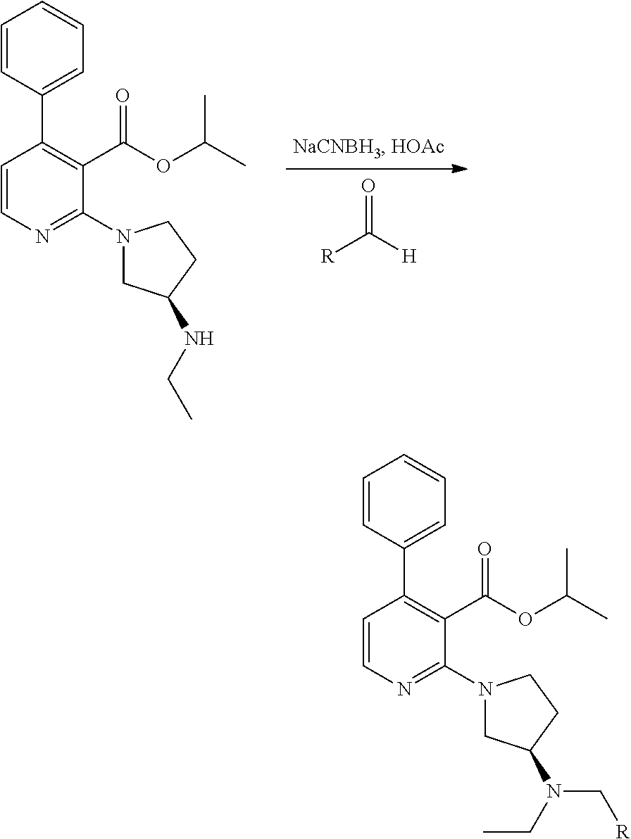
[R]C([H])=O.C1=CC(C2=C(C(OC(C)C)=O)C(N3CC(NCC)CC3)=NC=C2)=CC=C1.C1=CC(C2=C(C(OC(C)C)=O)C(N3CC(N(CC)C[R])CC3)=NC=C2)=CC=C1
